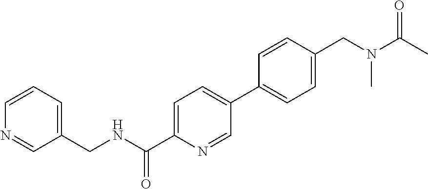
C1=CC=C(CNC(C2=CC=C(C3=CC=C(CN(C(C)=O)C)C=C3)C=N2)=O)C=N1
